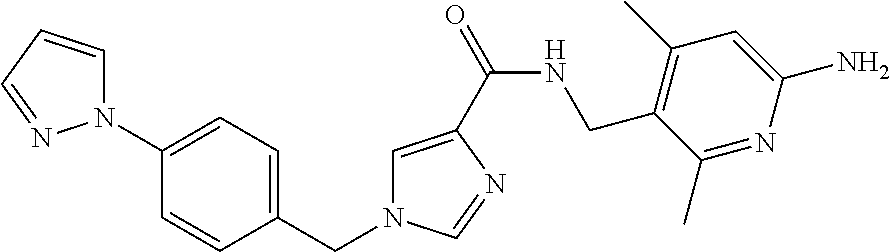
N1(C2=CC=C(CN3C=C(C(=O)NCC4=C(C)C=C(N)N=C4C)N=C3)C=C2)C=CC=N1
